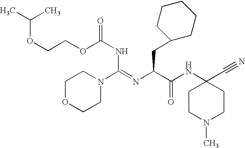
C(COC(NC(N1CCOCC1)=NC(C(NC1(C#N)CCN(C)CC1)=O)CC1CCCCC1)=O)OC(C)C
